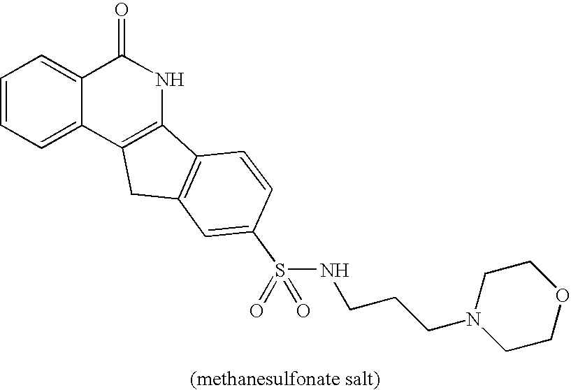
C1=CC=C2C(=C1)C(=O)NC1=C2CC2=C1C=CC(S(NCCCN1CCOCC1)(=O)=O)=C2
